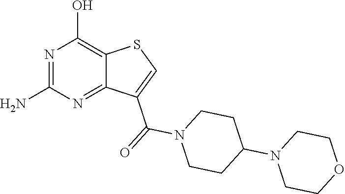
NC1=NC(O)=C2C(=N1)C(C(=O)N1CCC(N3CCOCC3)CC1)=CS2
